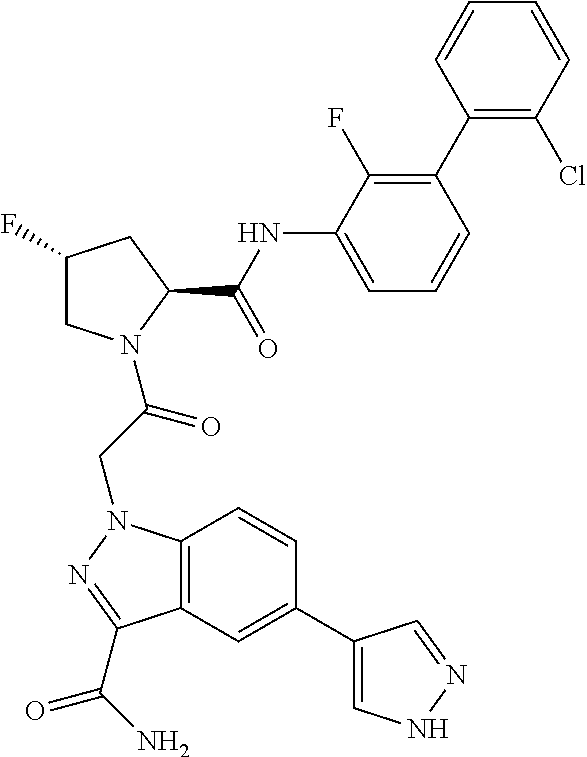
C12=C(C=C(C3=CNN=C3)C=C1)C(C(=O)N)=NN2CC(=O)N1CC(F)CC1C(=O)NC1=CC=CC(C2=C(Cl)C=CC=C2)=C1F
